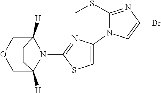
C1(SC)=NC(Br)=CN1C1=CSC(N2C3([H])COCC2([H])CC3)=N1
